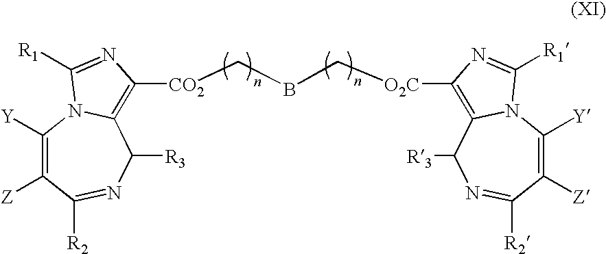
C1([Z])=C([Y])N2C(=C([CO2]CBC[O2C]C3=C4C([R3])N=C([R2])C([Z])=C([Y])N4C([R1])=N3)N=C2[R1])C([R3])N=C1[R2]
